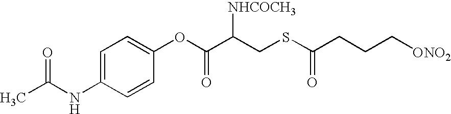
C1=C(NC(C)=O)C=CC(OC(C(CSC(CCC[ONO2])=O)[NHCOCH3])=O)=C1
